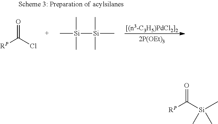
O=C(Cl)[RP].C[Si]([Si](C)(C)C)(C)C.O=C([Si](C)(C)C)[RP]
